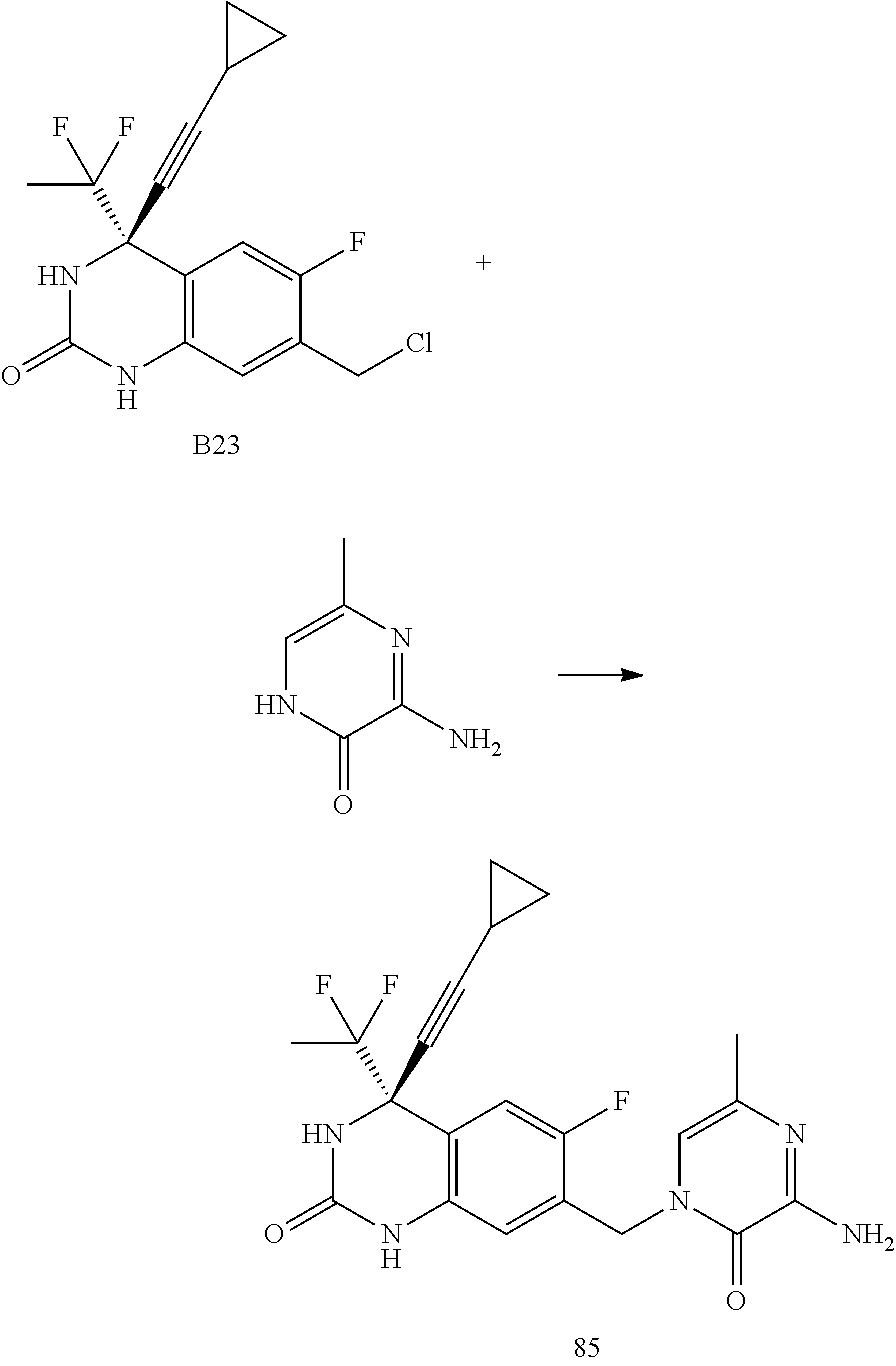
O=C1NC(C#CC2CC2)(C(C)(F)F)C2=C(N1)C=C(CCl)C(F)=C2.[B23].C1=C(C)N=C(N)C(=O)N1.C1=C(C)N=C(N)C(=O)N1CC1=CC2=C(C(C#CC3CC3)(C(C)(F)F)NC(=O)N2)C=C1F
